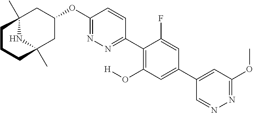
C12(C)NC(C)(CC(OC3=NN=C(C4=C(O[H])C=C(C5=CC(OC)=NN=C5)C=C4F)C=C3)C1)CCC2
